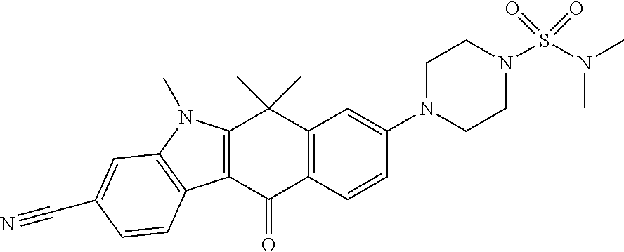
C12=C(C(=O)C3=C(C1(C)C)C=C(N1CCN(S(=O)(=O)N(C)C)CC1)C=C3)C1=C(C=C(C#N)C=C1)N2C
